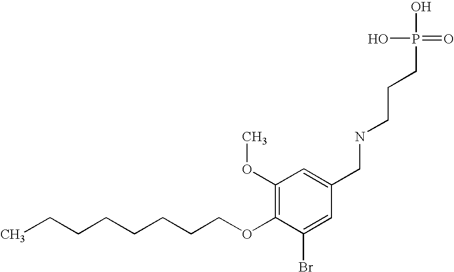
C(CCCCCCOC1=C(OC)C=C(CNCCCP(O)(O)=O)C=C1Br)C
